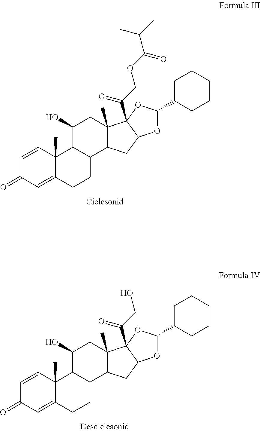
C1=CC2(C)C(=CC1=O)CCC1C2C(O)CC2(C)C1CC1C2(C(COC(=O)C(C)C)=O)OC(C2CCCCC2)O1.C1=CC2(C)C(=CC1=O)CCC1C2C(O)CC2(C)C1CC1C2(C(CO)=O)OC(C2CCCCC2)O1
